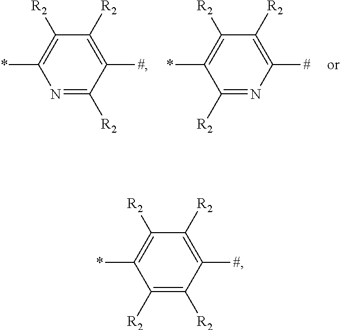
N1=C([R2])C([#])=C([R2])C([R2])=C1*.C1([R2])=NC([#])=C([R2])C([R2])=C1*.C1([R2])=C([R2])C([#])=C([R2])C([R2])=C1*
